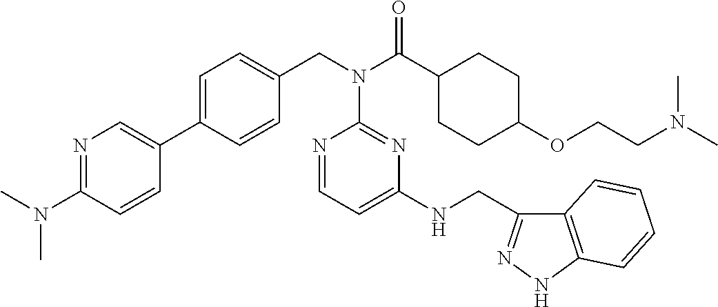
C1=C(C2=CN=C(N(C)C)C=C2)C=CC(CN(C(C2CCC(OCCN(C)C)CC2)=O)C2=NC(NCC3=NNC4=C3C=CC=C4)=CC=N2)=C1
